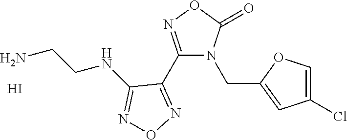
C1(C2=NON=C2NCCN)=NOC(=O)N1CC1=CC(Cl)=CO1.I
